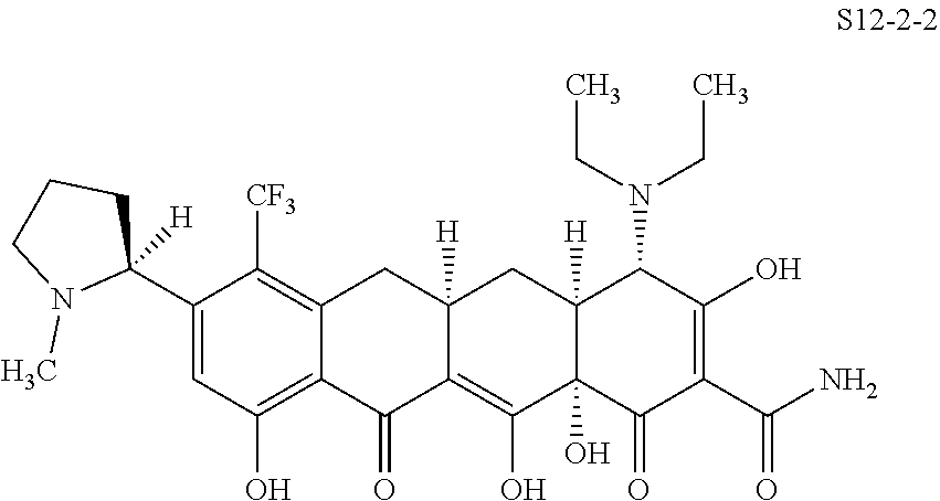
C1=C(C2([H])CCCN2C)C([CF3])=C2C(=C1O)C(=O)C1=C(O)C3(O)C([H])(CC1([H])C2)C(N(CC)CC)C(O)=C(C(N)=O)C3=O
